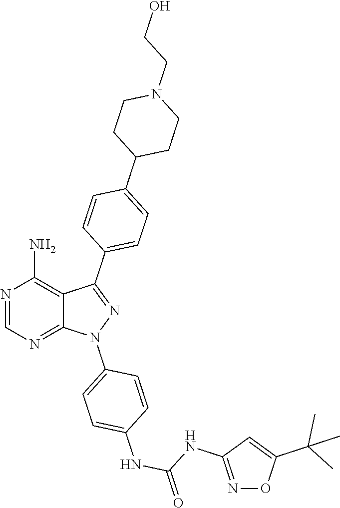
N1=CN=C2C(=C1N)C(C1=CC=C(C3CCN(CCO)CC3)C=C1)=NN2C1=CC=C(NC(=O)NC2=NOC(C(C)(C)C)=C2)C=C1
